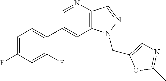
C1(C2=CC=C(F)C(C)=C2F)=CC2=C(C=NN2CC2=CN=C(C)O2)N=C1
